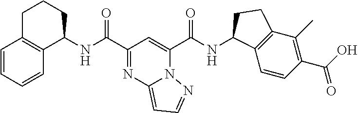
C(C1=NC2=CC=NN2C(C(NC2C3=C(C(C)=C(C(O)=O)C=C3)CC2)=O)=C1)(=O)NC1CCCC2=C1C=CC=C2
